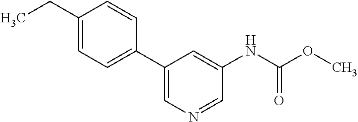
C1(C2=CN=CC(NC(OC)=O)=C2)=CC=C(CC)C=C1
